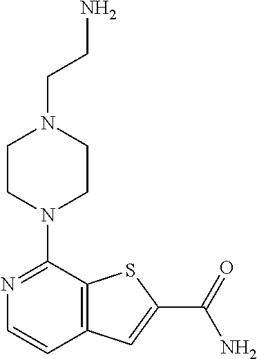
N1=C(N2CCN(CCN)CC2)C2=C(C=C1)C=C(C(=O)N)S2
